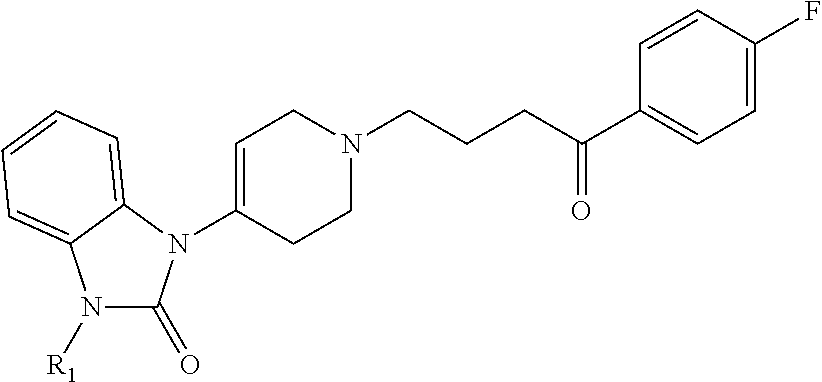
N1([R1])C(=O)N(C2=CCN(CCCC(C3=CC=C(F)C=C3)=O)CC2)C2=CC=CC=C12
